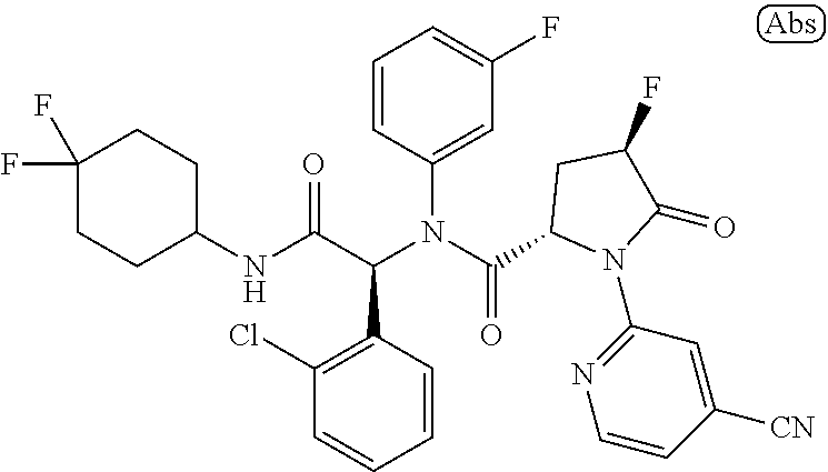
C1(NC(C(C2=C(Cl)C=CC=C2)N(C(=O)C2N(C3=NC=CC([CN])=C3)C(=O)C(F)C2)C2=CC(F)=CC=C2)=O)CCC(F)(F)CC1
